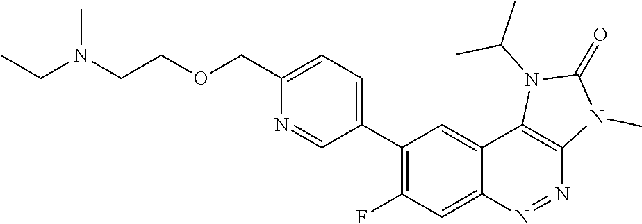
C1(C2=C(F)C=C3C(=C2)C2=C(N=N3)N(C)C(=O)N2C(C)C)=CC=C(COCCN(CC)C)N=C1
